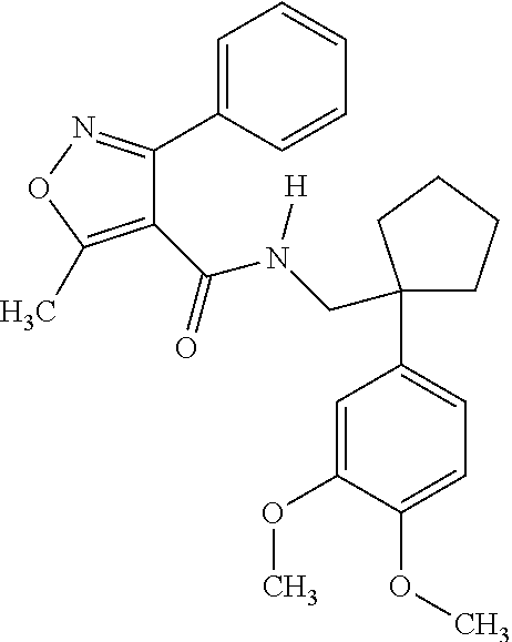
C1(C(N(CC2(C3=CC=C(OC)C(OC)=C3)CCCC2)[H])=O)=C(C)ON=C1C1=CC=CC=C1
